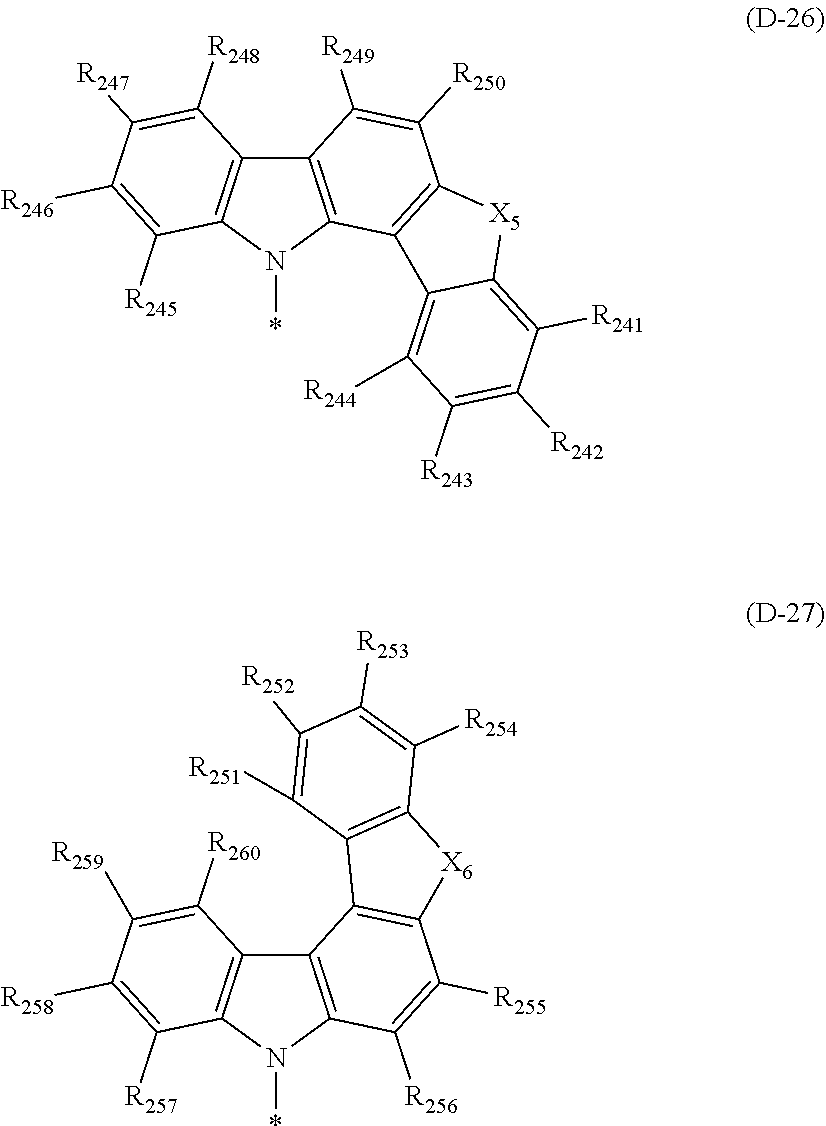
C12=C(N(*)C3=C1C([R249])=C([R250])C1=C3C3=C([R244])C([R243])=C([R242])C([R241])=C3[X5]1)C([R245])=C([R246])C([R247])=C2[R248].C12=C(N(*)C3=C1C1=C(C([R255])=C3[R256])[X6]C3=C1C([R251])=C([R252])C([R253])=C3[R254])C([R257])=C([R258])C([R259])=C2[R260]
